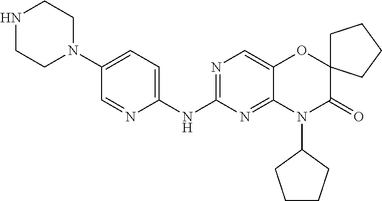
C1(NC2=NC=C3C(=N2)N(C2CCCC2)C(=O)C2(O3)CCCC2)=CC=C(N2CCNCC2)C=N1
